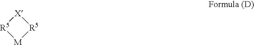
[R5]1[X][R5][M]1
